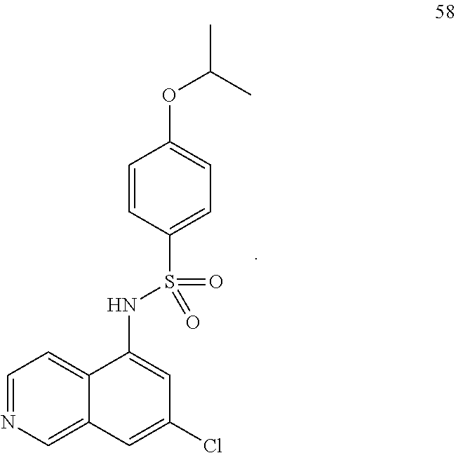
C12=CC=NC=C1C=C(Cl)C=C2NS(C1=CC=C(OC(C)C)C=C1)(=O)=O
